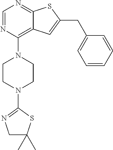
C12=NC=NC(N3CCN(C4=NCC(C)(C)S4)CC3)=C1C=C(CC1=CC=CC=C1)S2
